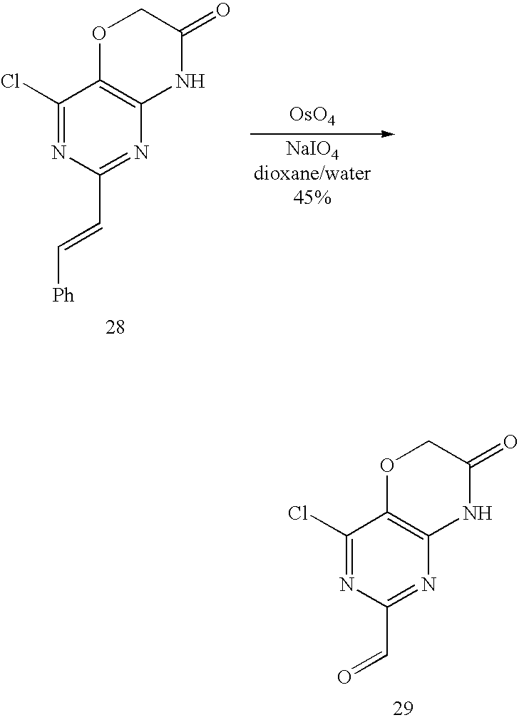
C1(Cl)=NC(C=C[Ph])=NC2=C1OCC(=O)N2.[OsO4].C1(Cl)=NC(C=O)=NC2=C1OCC(=O)N2
